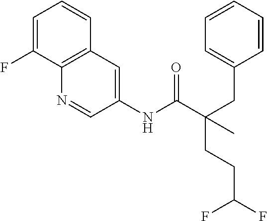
C1=C(F)C2=C(C=C1)C=C(NC(C(CC1=CC=CC=C1)(C)CCC(F)F)=O)C=N2
